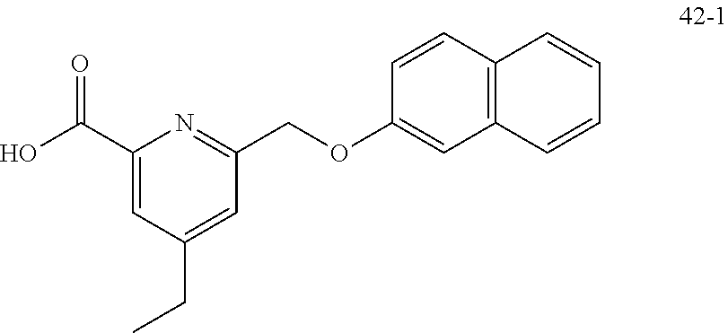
C1=C(CC)C=C(C(O)=O)N=C1COC1=CC2=C(C=C1)C=CC=C2
